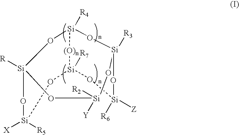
O1[Si]([R2])([Y])O[Si]2([R3])O[Si]3([R4])O[Si]1([R])O[Si]([X])([R5])O[Si]([R7])([(O)n]3)O[Si]([Z])([R6])O2
